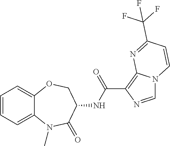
C12=CC=CC=C1OCC(NC(=O)C1=C3N(C=N1)C=CC(C(F)(F)F)=N3)C(=O)N2C
